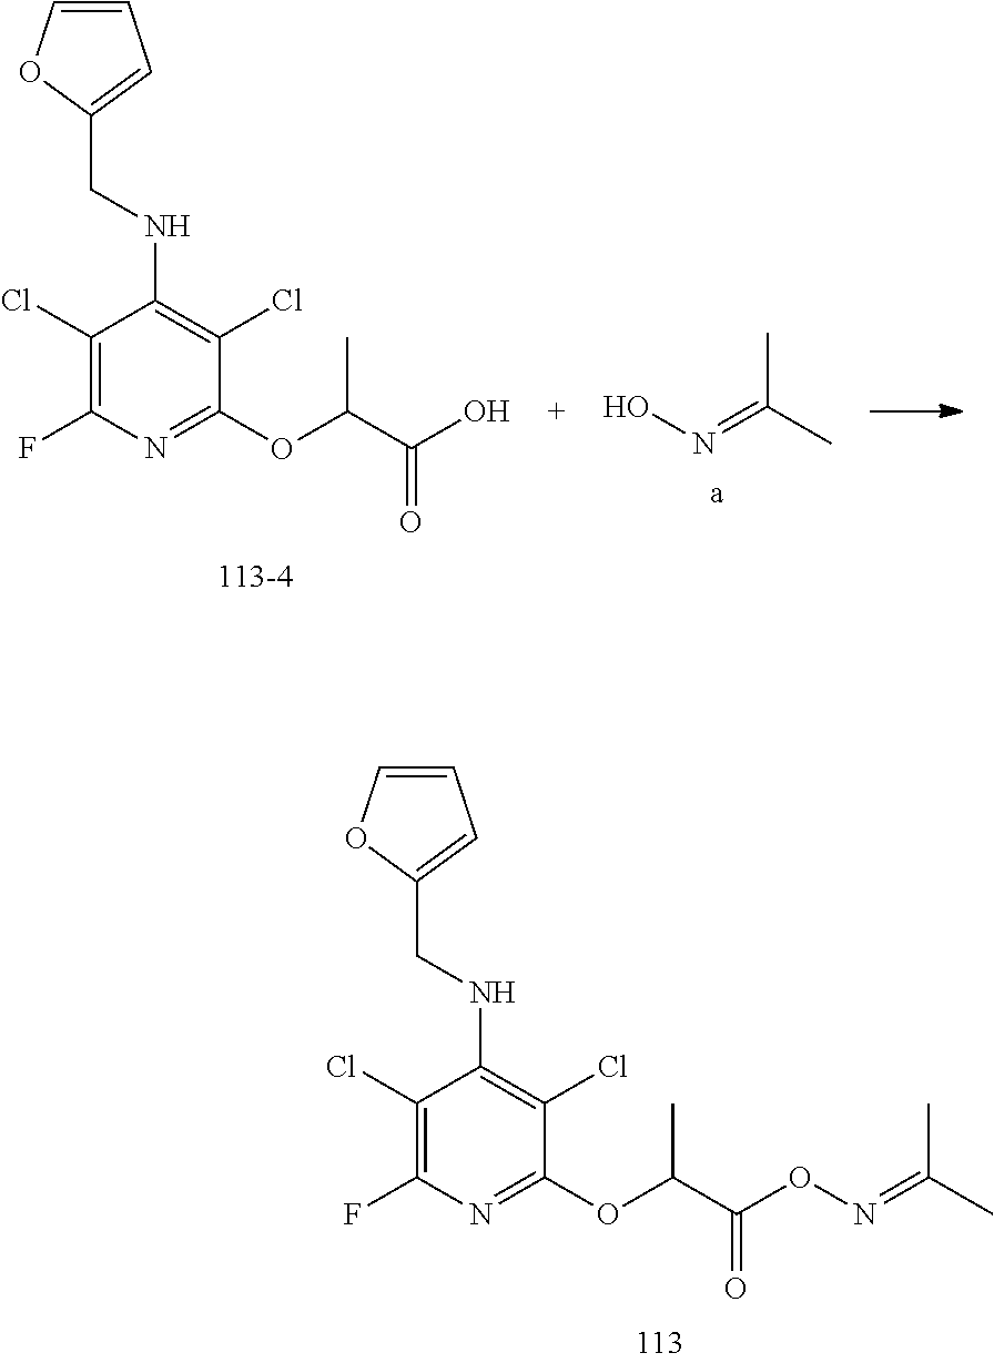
ON=C(C)C.C(C(=O)O)(OC1=NC(F)=C(Cl)C(NCC2=CC=CO2)=C1Cl)C.C(C(=O)ON=C(C)C)(OC1=NC(F)=C(Cl)C(NCC2=CC=CO2)=C1Cl)C
